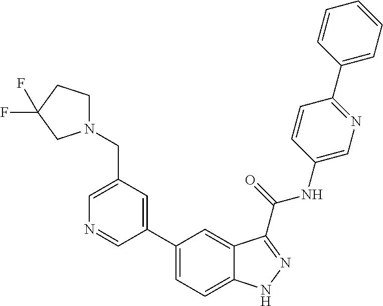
C1(CN2CCC(F)(F)C2)=CN=CC(C2=CC=C3C(=C2)C(C(NC2=CN=C(C4=CC=CC=C4)C=C2)=O)=NN3)=C1
